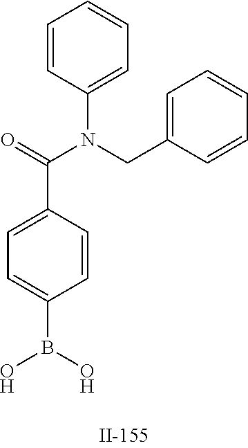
C1=C(C(N(C2=CC=CC=C2)CC2=CC=CC=C2)=O)C=CC(B(O)O)=C1
